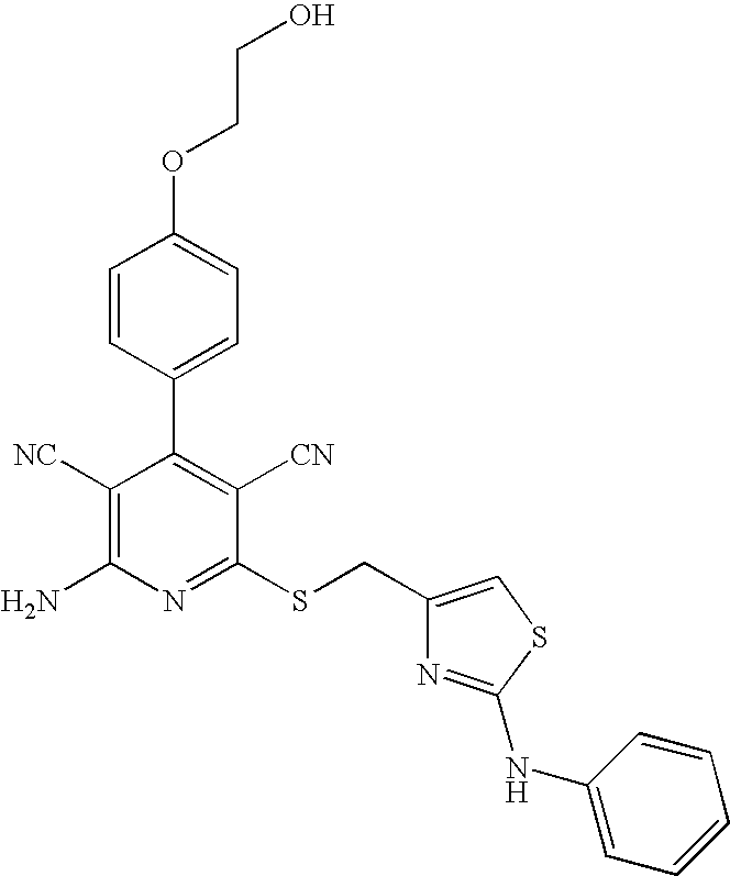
O(C1=CC=C(C2=C([CN])C(SCC3=CSC(NC4=CC=CC=C4)=N3)=NC(N)=C2[NC])C=C1)CCO
